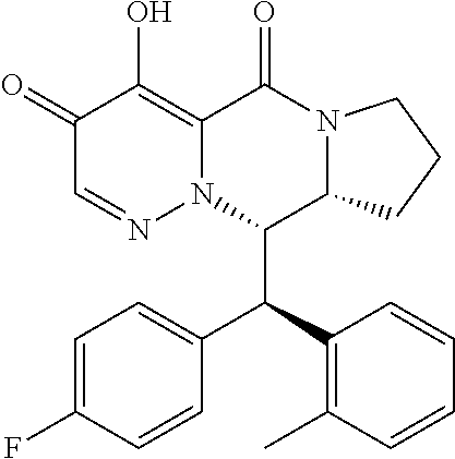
C1(=O)C=NN2C(=C1O)C(=O)N1C(C2C(C2=C(C)C=CC=C2)C2=CC=C(F)C=C2)CCC1
